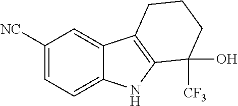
C1([NC])=CC=C2C(=C1)C1=C(N2)C([CF3])(O)CCC1
